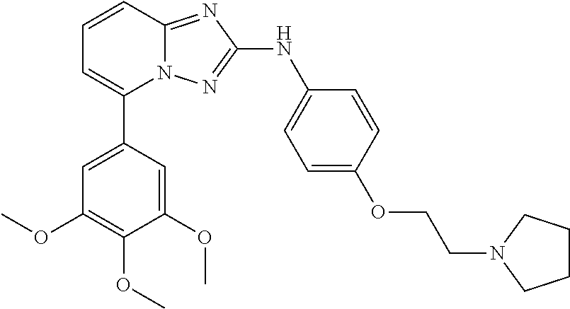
C1=CC2=NC(NC3=CC=C(OCCN4CCCC4)C=C3)=NN2C(C2=CC(OC)=C(OC)C(OC)=C2)=C1
